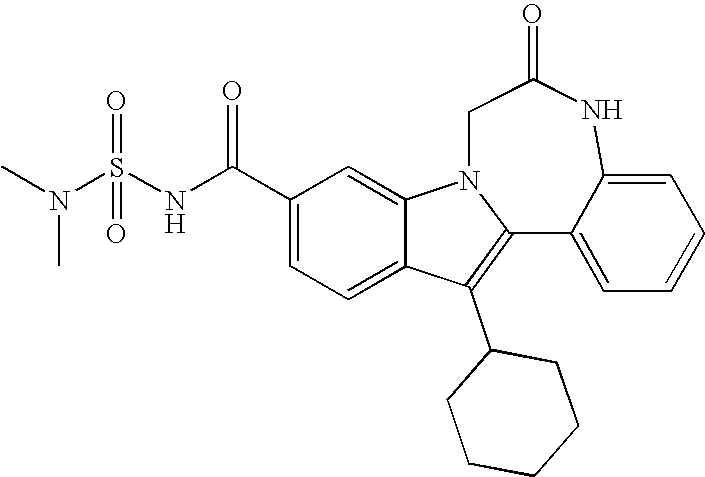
C1(C(NS(N(C)C)(=O)=O)=O)=CC=C2C(=C1)N1CC(=O)NC3=CC=CC=C3C1=C2C1CCCCC1
